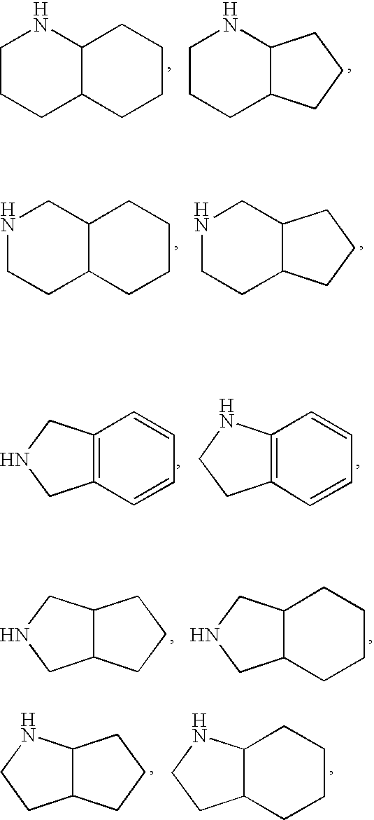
C1CCC2C(N1)CCC2.C1CCC2C(N1)CCCC2.N1CCC2C(C1)CCCC2.N1CCC2C(C1)CCC2.C12=C(C=CC=C1)CNC2.C12=C(C=CC=C1)CCN2.C12C(CNC1)CCC2.C12C(CCCC1)CNC2.C12C(NCC1)CCC2.C12C(CCCC1)CCN2
